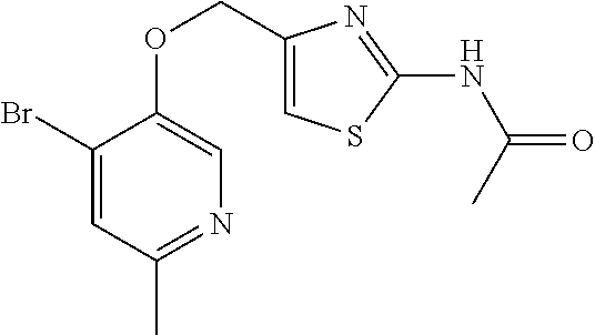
C1(Br)=CC(C)=NC=C1OCC1=CSC(NC(C)=O)=N1
